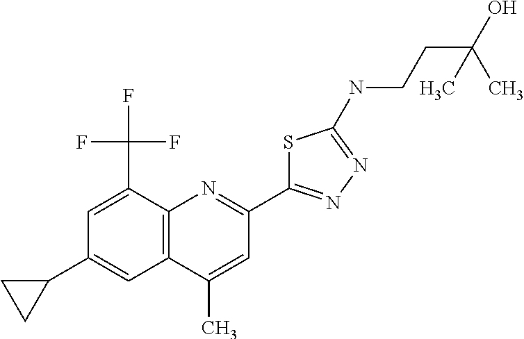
C1(C)=CC(C2=NN=C(NCCC(O)(C)C)S2)=NC2=C1C=C(C1CC1)C=C2C(F)(F)F
